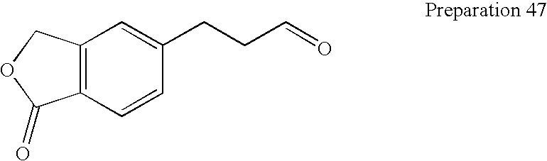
C12=C(C=CC(CCC=O)=C1)C(=O)OC2
